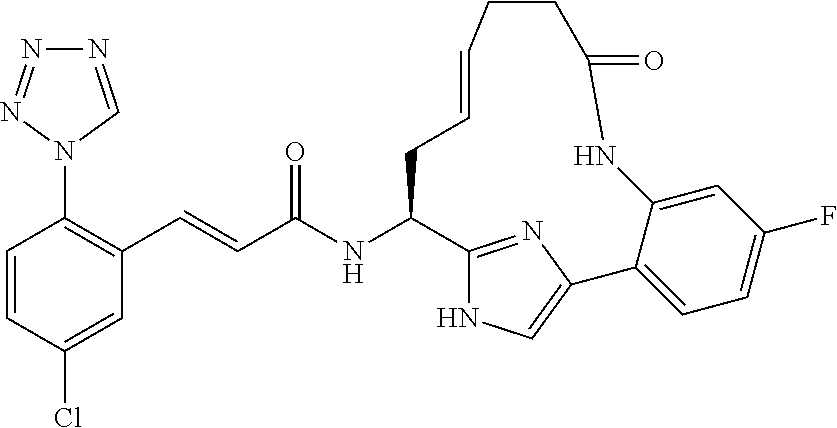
C1=CC(Cl)=CC(C=CC(NC2C3=NC(=CN3)C3=CC=C(F)C=C3NC(=O)CCC=CC2)=O)=C1N1C=NN=N1
